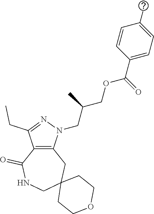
C12=C(N(CC(COC(C3=CC=C(C)C=C3)=O)C)N=C1CC)CC1(CNC2=O)CCOCC1
